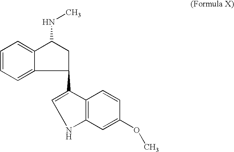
C1(C2=CNC3=C2C=CC(OC)=C3)CC(NC)C2=CC=CC=C12
